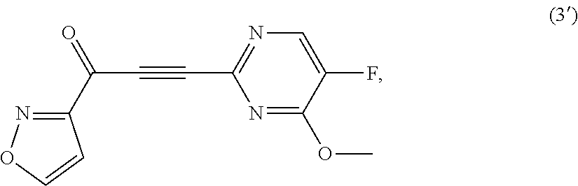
C1(C(C#CC2=NC=C(F)C(OC)=N2)=O)=NOC=C1
